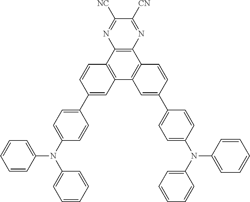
C12=C(C3=C(C4=C1C=CC(C1=CC=C(N(C5=CC=CC=C5)C5=CC=CC=C5)C=C1)=C4)C=C(C1=CC=C(N(C4=CC=CC=C4)C4=CC=CC=C4)C=C1)C=C3)N=C([NC])C([CN])=N2
